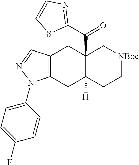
C12=C(CC3([H])C(C(C4=NC=CS4)=O)(C1)C[NBoc]CC3)N(C1=CC=C(F)C=C1)N=C2
